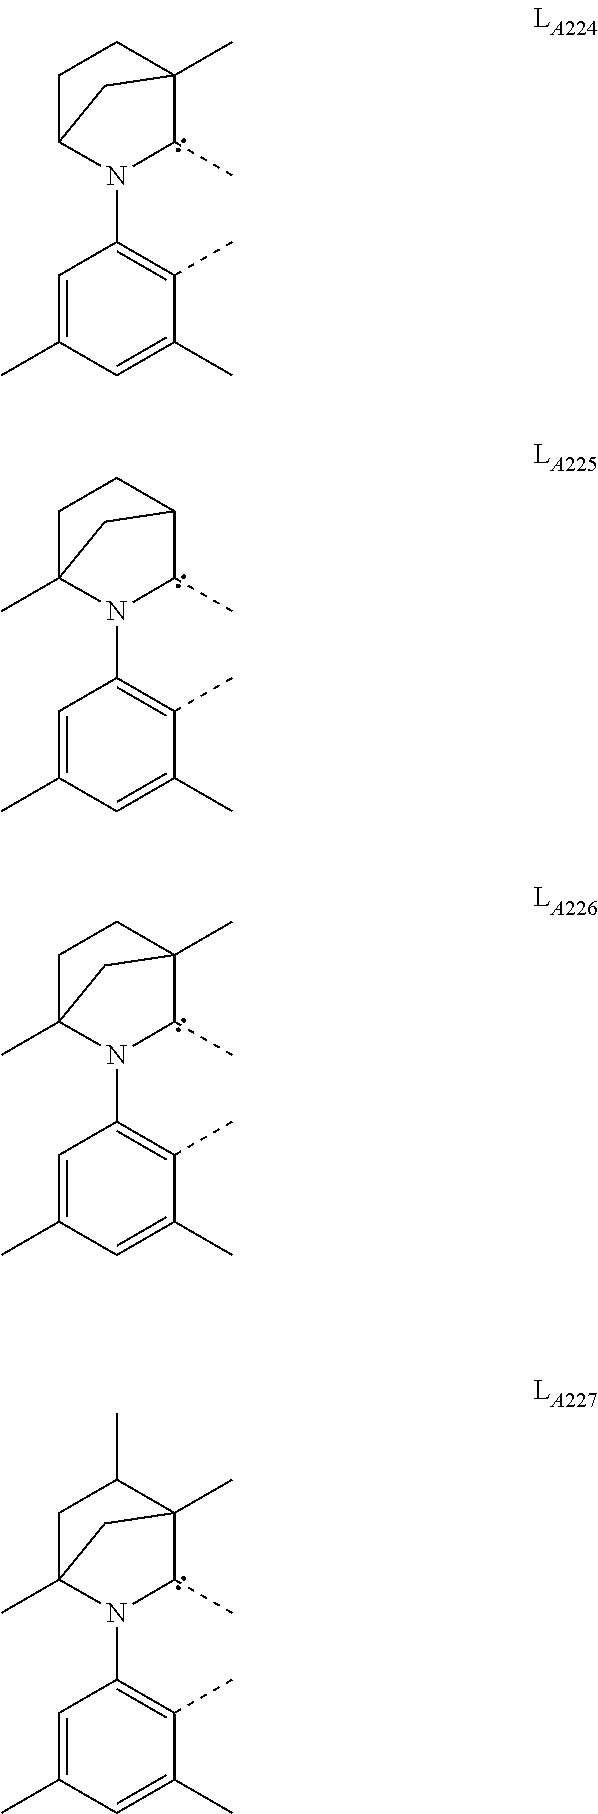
C1=C(C)C=C(C)C(C)=C1N1C(C)C2(C)CCC1C2.C1=C(C)C=C(C)C(C)=C1N1C(C)C2CCC1(C)C2.C1=C(C)C=C(C)C(C)=C1N1C(C)C2(C)CCC1(C)C2.C1=C(C)C=C(C)C(C)=C1N1C(C)C2(C)C(C)CC1(C)C2
